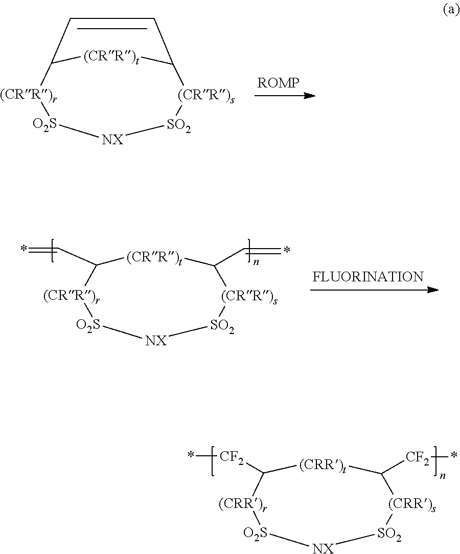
C1=CC2[(CRR)t]C1[(CRR)r][O2S][NX][SO2][(CRR)s]2.[(CRR)t]1C(C=*)[(CRR)s][SO2][NX][O2S][(CRR)r]C1C=*.[(CRR)t]1C([CF2]*)[(CRR)s][SO2][NX][O2S][(CRR)r]C1[CF2]*
